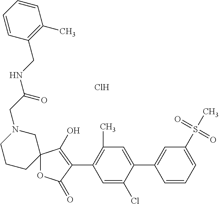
C12(OC(=O)C(C3=C(C)C=C(C4=CC(S(C)(=O)=O)=CC=C4)C(Cl)=C3)=C1O)CN(CC(NCC1=C(C)C=CC=C1)=O)CCC2.Cl
